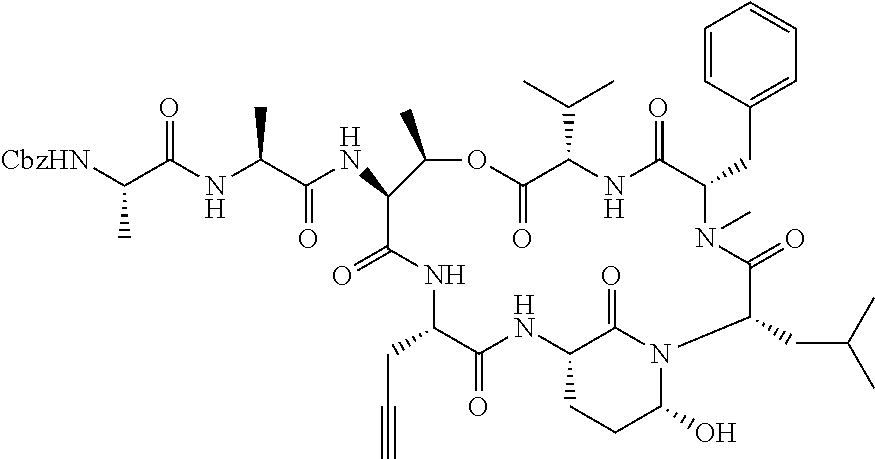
C1=CC(CC2N(C)C(=O)C(CC(C)C)N3C(O)CCC(NC(=O)C(CC#C)NC(=O)C(NC(C(NC(C([CbzHN])C)=O)C)=O)C(C)OC(=O)C(C(C)C)NC2=O)C3=O)=CC=C1
